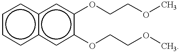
c1cc2c(cc1)cc(OCCOC)c(OCCOC)c2
